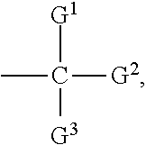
[G1]C(C)([G2])[G3]
